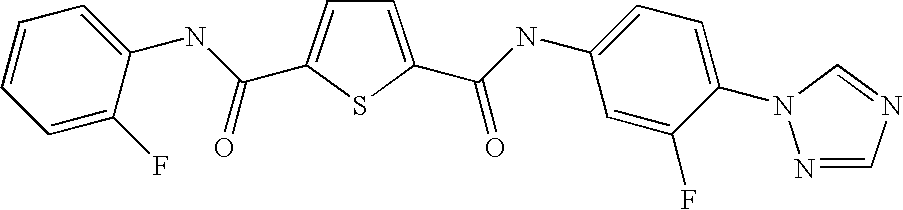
C1=C(C(=O)NC2=CC=C(N3N=CN=C3)C(F)=C2)SC(C(NC2=CC=CC=C2F)=O)=C1
